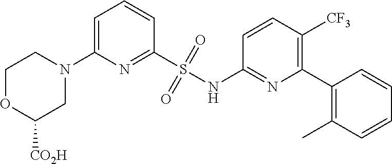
N1(C2=CC=CC(S(NC3=NC(C4=C(C)C=CC=C4)=C([CF3])C=C3)(=O)=O)=N2)CCOC([CO2H])C1
